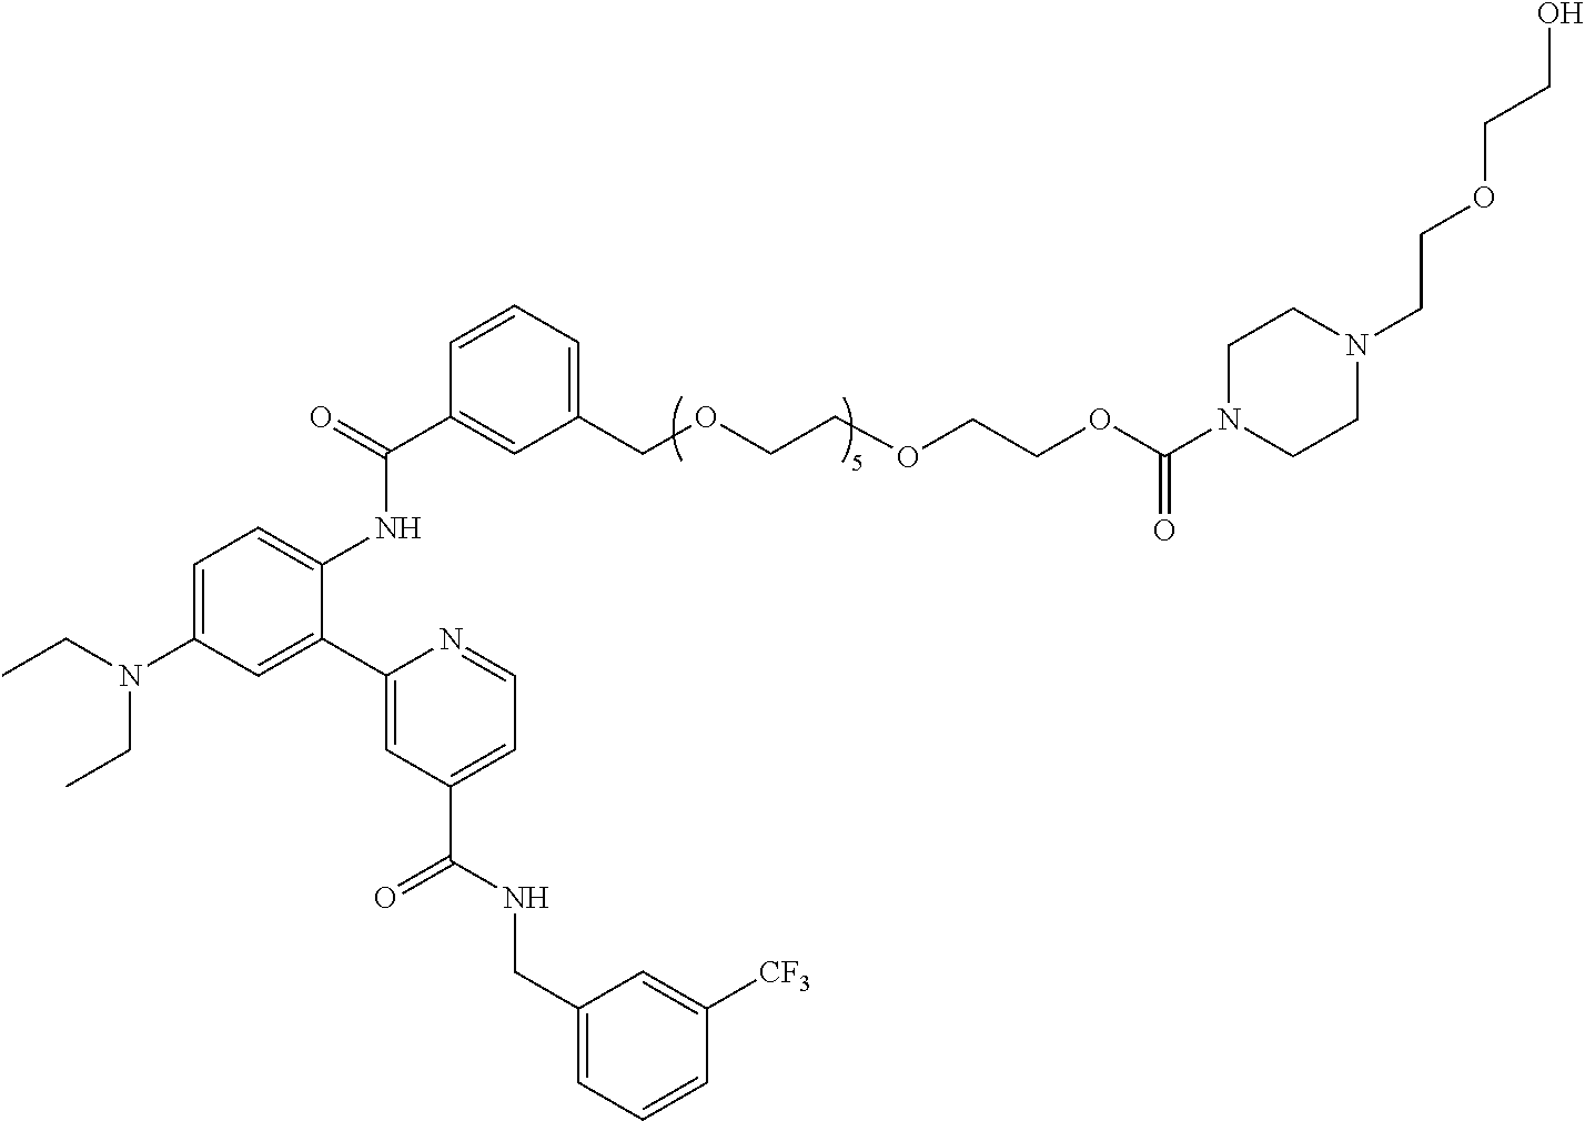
C1=C(N(CC)CC)C=C(C2=CC(C(NCC3=CC=CC([CF3])=C3)=O)=CC=N2)C(NC(C2=CC(COCCOCCOC(N3CCN(CCOCCO)CC3)=O)=CC=C2)=O)=C1
